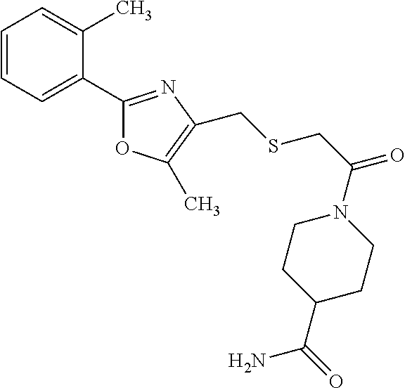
C1=CC=C(C2=NC(CSCC(=O)N3CCC(C(=O)N)CC3)=C(C)O2)C(C)=C1
